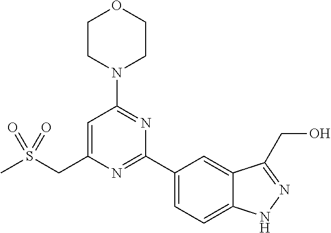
C1=C(CS(C)(=O)=O)N=C(C2=CC=C3C(=C2)C(CO)=NN3)N=C1N1CCOCC1
